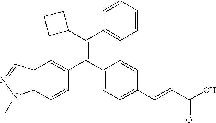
C1=CC2=C(C=C1C(C1=CC=C(C=CC(O)=O)C=C1)=C(C1=CC=CC=C1)C1CCC1)C=NN2C
